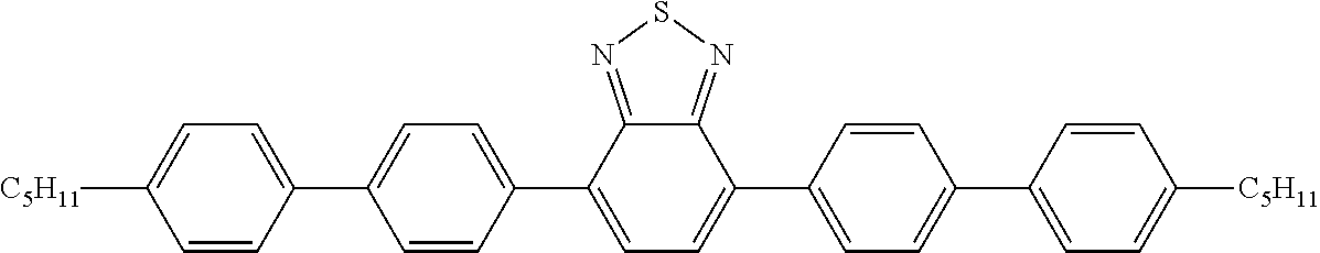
C12=NSN=C1C(C1=CC=C(C3=CC=C([C5H11])C=C3)C=C1)=CC=C2C1=CC=C(C2=CC=C([C5H11])C=C2)C=C1
